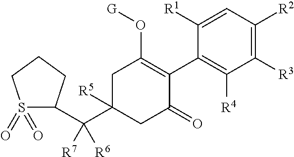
C1=C([R1])C(C2=C(O[G])CC(C([R7])([R6])C3S(=O)(=O)CCC3)([R5])CC2=O)=C([R4])C([R3])=C1[R2]
